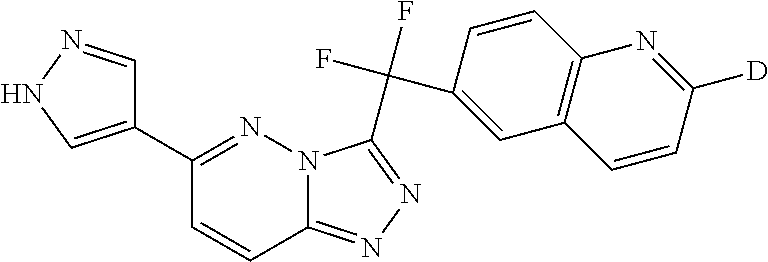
C1(C2=NN3C(=NN=C3C(F)(F)C3=CC4=C(C=C3)N=C([D])C=C4)C=C2)=CNN=C1
